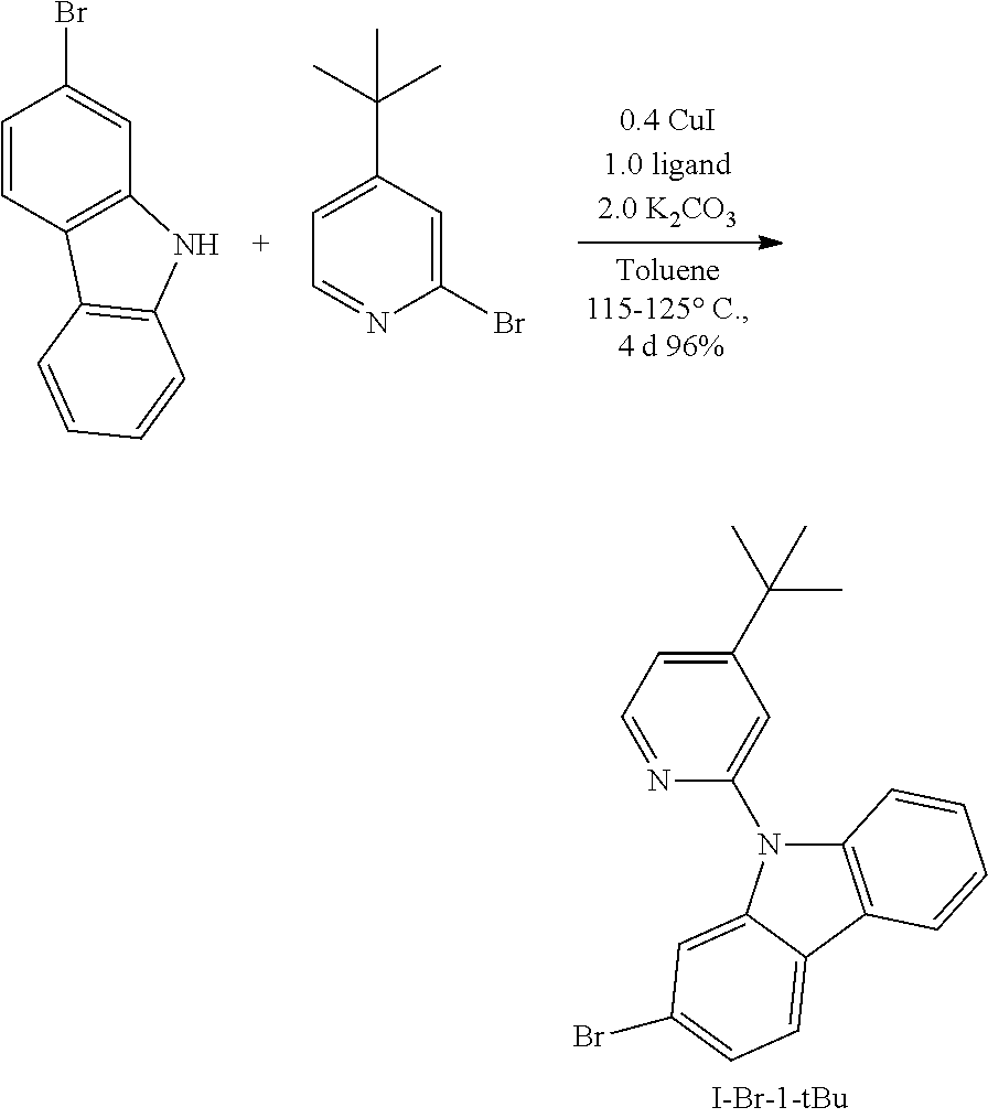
C1=CC2=C(C=C1Br)NC1=C2C=CC=C1.C1(C(C)(C)C)=CC=NC(Br)=C1.C12=C(C3=CC=C(Br)C=C3N1C1=CC(C(C)(C)C)=CC=N1)C=CC=C2
